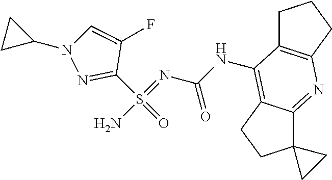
N(C(N=S(N)(C1=NN(C2CC2)C=C1F)=O)=O)C1=C2C(=NC3=C1CCC3)C1(CC2)CC1
